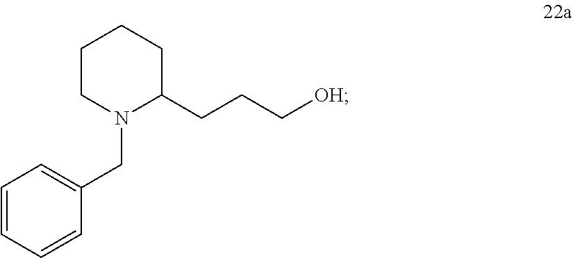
C1CN(CC2=CC=CC=C2)C(CCC[OH])CC1
